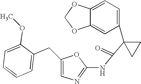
C1=C2C(=CC(C3(C(=O)NC4=NC=C(CC5=CC=CC=C5OC)O4)CC3)=C1)OCO2
